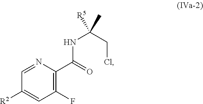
C1=NC(C(=O)NC([R5])(CCl)C)=C(F)C=C1[R2]
